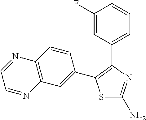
S1C(N)=NC(C2=CC=CC(F)=C2)=C1C1=CC2=C(C=C1)N=CC=N2
